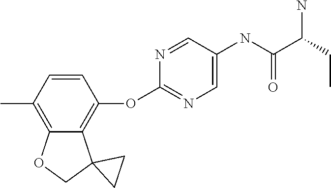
CC1=C2C(=C(OC3=NC=C(NC(C(CC)N)=O)C=N3)C=C1)C1(CO2)CC1
